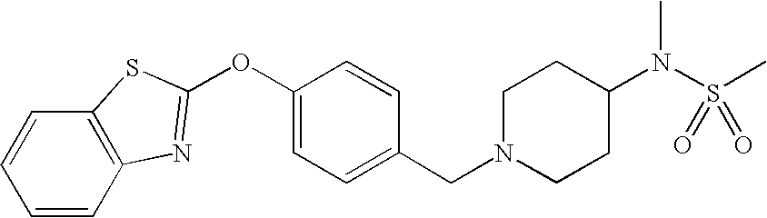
C1(CN2CCC(N(S(C)(=O)=O)C)CC2)=CC=C(OC2=NC3=C(C=CC=C3)S2)C=C1
